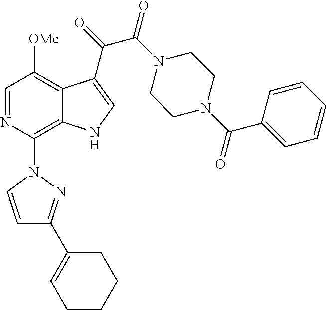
C1=NC(N2C=CC(C3=CCCCC3)=N2)=C2C(=C1[OMe])C(C(C(=O)N1CCN(C(C3=CC=CC=C3)=O)CC1)=O)=CN2
